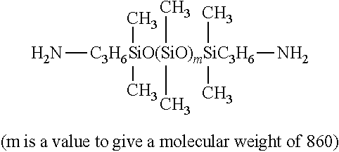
N[C3H6SiO(SiO)mSiC3H6](N)(C)(C)(C)(C)(C)C
